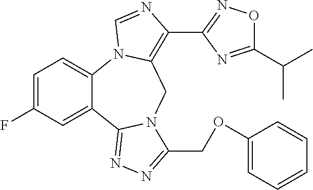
C1=C(F)C=C2C(=C1)N1C(=C(C3=NOC(C(C)C)=N3)N=C1)CN1C2=NN=C1COC1=CC=CC=C1
